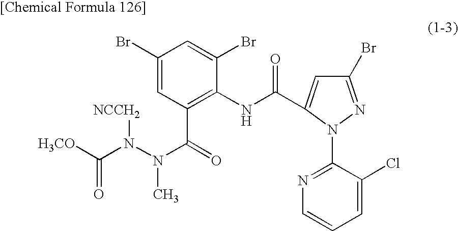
C1(Br)=CC(C(=O)N(N(C([H3CO])=O)[NCCH2])C)=C(NC(=O)C2=CC(Br)=NN2C2=NC=CC=C2Cl)C(Br)=C1
